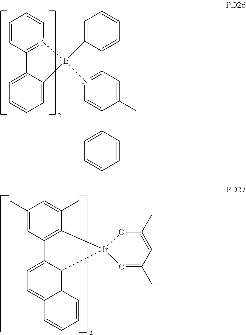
C1=CN2=C(C=C1)C1=CC=CC=C1[Ir]21C2=CC=CC=C2C2=N1C=C(C1=CC=CC=C1)C(C)=C2.C1=C(C)C2=C(C=C1C)C1=CC=C3C(=C1[Ir]21OC(C)=CC(C)=O1)C=CC=C3
